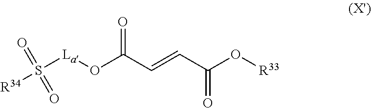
S([La]OC(C=CC(O[R33])=O)=O)(=O)(=O)[R34]
